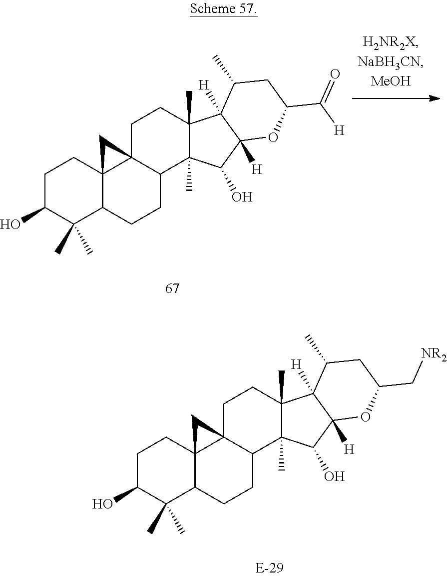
C1C(O)C(C)(C)C2C3(C1)C1(C(CC2)C2(C)C(C)(CC1)C1([H])C([H])(C2O)OC(C([H])=O)CC1C)C3.C1C(O)C(C)(C)C2C3(C1)C1(C(CC2)C2(C)C(C)(CC1)C1([H])C([H])(C2O)OC(C[NR2])CC1C)C3
